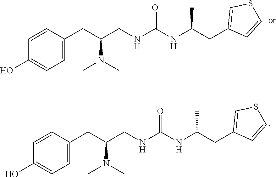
N(C(CC1=CC=C(O)C=C1)CNC(NC(CC1=CSC=C1)C)=O)(C)C.N(C(CC1=CC=C(O)C=C1)CNC(NC(CC1=CSC=C1)C)=O)(C)C
